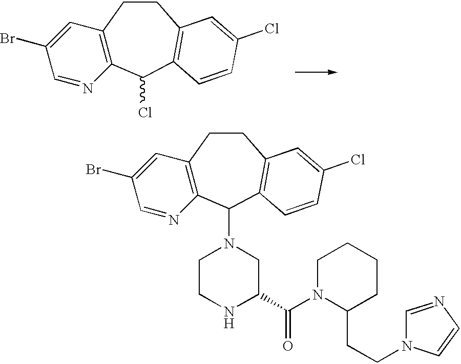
C12=C(C(Cl)C3=C(CC1)C=C(Cl)C=C3)N=CC(Br)=C2.C12=C(C(N3CCNC(C(N4C(CCN5C=NC=C5)CCCC4)=O)C3)C3=C(CC1)C=C(Cl)C=C3)N=CC(Br)=C2
